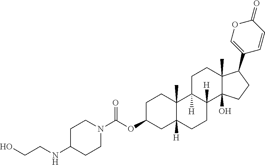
C(OC1CC2([H])C(C)(CC1)C1([H])C([H])(CC2)C2(O)C(C)(CC1)C(C1=COC(=O)C=C1)CC2)(=O)N1CCC(NCCO)CC1
